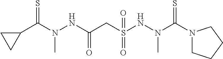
C1(C(N(NC(CS(NN(C(N2CCCC2)=S)C)(=O)=O)=O)C)=S)CC1
